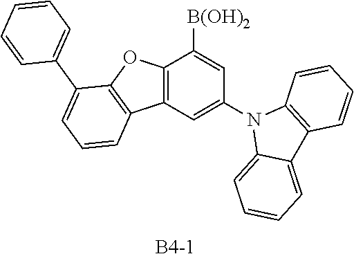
[B4-1].C12=C(C=C(N3C4=CC=CC=C4C4=C3C=CC=C4)C=C1[B(OH)2])C1=C(O2)C(C2=CC=CC=C2)=CC=C1
